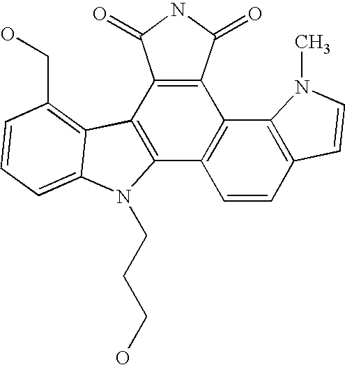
C12=C(C3=C(C4=C1C1=C(CO)C=CC=C1N4CCCO)C=CC1=C3N(C)C=C1)C(=O)NC2=O
